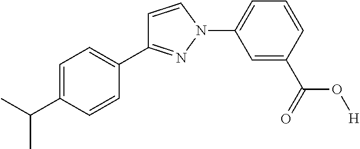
C1=CN(C2=CC=CC(C(=O)O[H])=C2)N=C1C1=CC=C(C(C)C)C=C1
